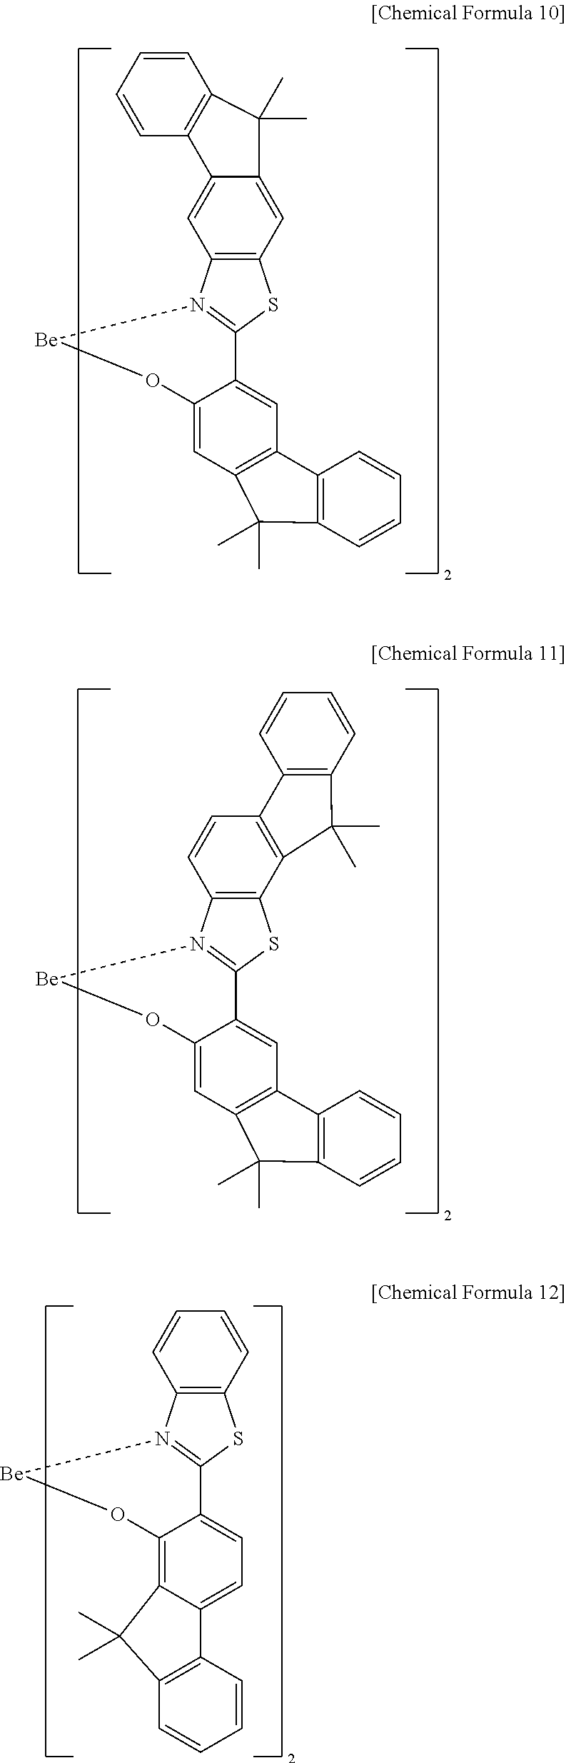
C12=CC3=C(C=C1C(C)(C)C1=C2C=CC=C1)SC1=N3[Be]OC2=CC3=C(C=C21)C1=C(C=CC=C1)C3(C)C.C1=CC2=C(C3=C1C1=C(C=CC=C1)C3(C)C)SC1=N2[Be]OC2=CC3=C(C=C21)C1=C(C=CC=C1)C3(C)C.C1=CC2=C(C=C1)SC1=N2[Be]OC2=C3C(=CC=C21)C1=C(C=CC=C1)C3(C)C
